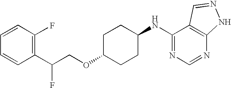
C1=CC(F)=C(C(COC2CCC(NC3=NC=NC4=C3C=NN4)CC2)F)C=C1
